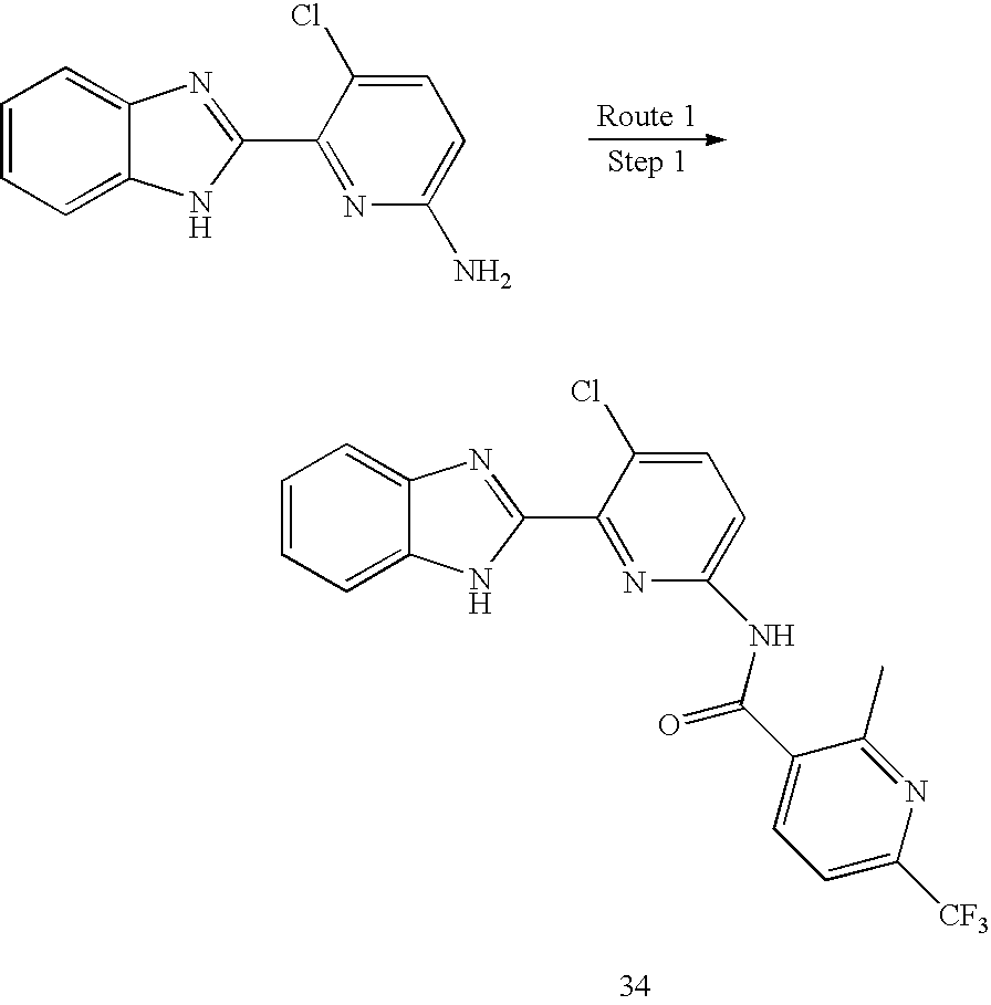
C1=CC=C2C(=C1)N=C(C1=NC(N)=CC=C1Cl)N2.C1=CC=C2C(=C1)N=C(C1=NC(NC(C3=CC=C([CF3])N=C3C)=O)=CC=C1Cl)N2
